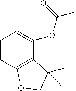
C1=CC2=C(C(C)(C)CO2)C(OC(C)=O)=C1
